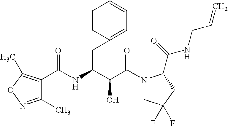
C(C(N1CC(F)(F)CC1C(NCC=C)=O)=O)(O)C(CC1=CC=CC=C1)NC(=O)C1=C(C)ON=C1C
